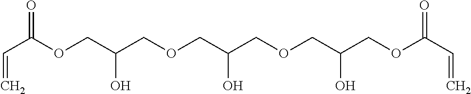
C(C(OCC(COCC(COCC(COC(C=C)=O)O)O)O)=O)=C
